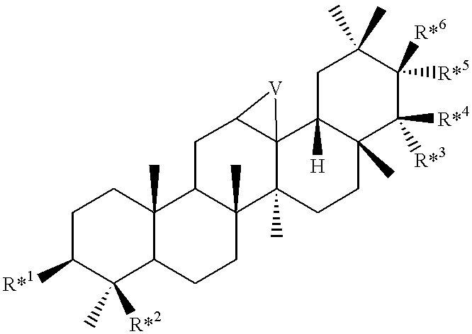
C1C([R*1])C([R*2])(C)C2C(C)(C1)C1C(C)(CC2)C2(C)C3(C(C1)[V]3)C1([H])C(C)(CC2)C([R*4])([R*3])C([R*5])([R*6])C(C)(C)C1
